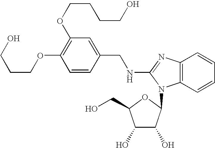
C(CCOC1=C(OCCCCO)C=C(CNC2=NC3=C(C=CC=C3)N2C2C(O)C(O)C(CO)O2)C=C1)O
